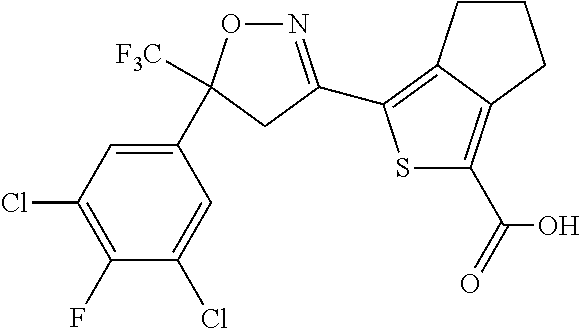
S1C(C(O)=O)=C2C(=C1C1=NOC([F3C])(C3=CC(Cl)=C(F)C(Cl)=C3)C1)CCC2
